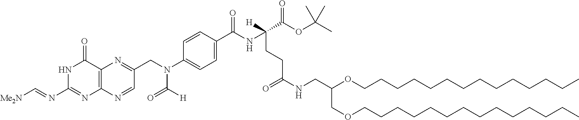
C12=C(N=CC(CN(C3=CC=C(C(NC(C(OC(C)(C)C)=O)([H])CCC(NCC(COCCCCCCCCCCCCCC)OCCCCCCCCCCCCCC)=O)=O)C=C3)C([H])=O)=N1)N=C(N=C[Me2N])NC2=O
